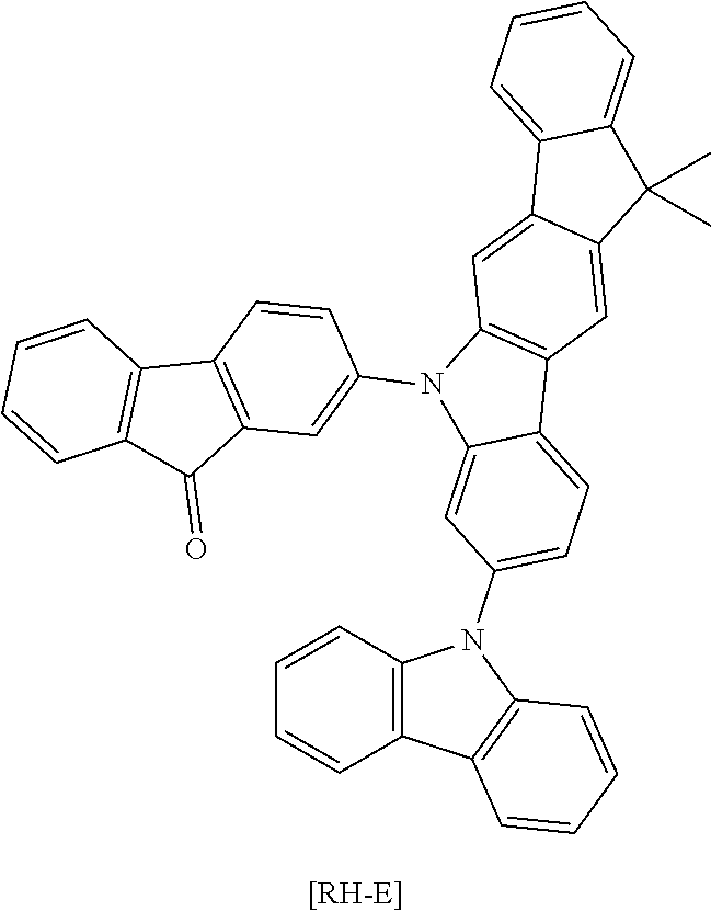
[[RH-E]].C1=CC2=C(C=C1)C1=C(N2C2=CC=C3C(=C2)N(C2=CC4=C(C=C2)C2=C(C4=O)C=CC=C2)C2=C3C=C3C(=C2)C2=CC=CC=C2C3(C)C)C=CC=C1
